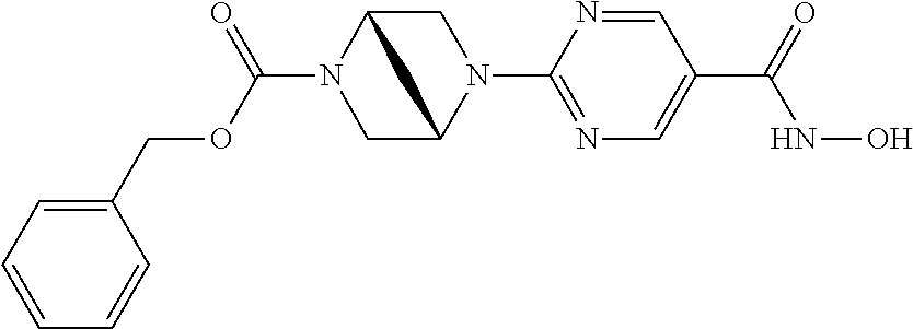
C(N1CC2N(C3=NC=C(C(NO)=O)C=N3)CC1C2)(OCC1=CC=CC=C1)=O
